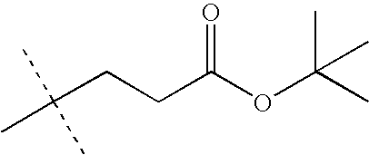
C(CCC(OC(C)(C)C)=O)(C)(C)C
